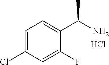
C1=C(Cl)C=C(F)C(C(N)C)=C1.Cl
